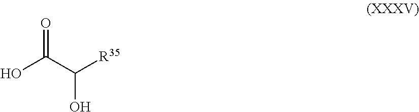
O=C(C([R35])O)O
